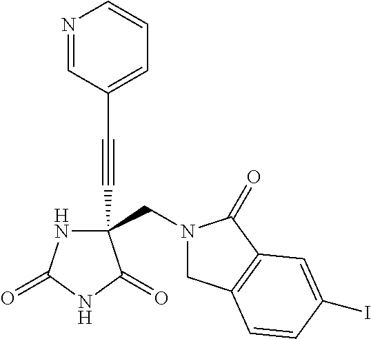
C1(C#CC2=CC=CN=C2)(CN2CC3=C(C2=O)C=C(I)C=C3)NC(=O)NC1=O
